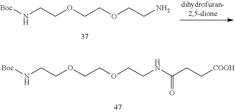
[Boc]NCCOCCOCCN.[Boc]NCCOCCOCCNC(CC[COOH])=O
